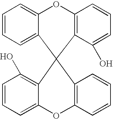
C1=CC=C2C(=C1)OC1=C(C(O)=CC=C1)C21C2=C(O)C=CC=C2OC2=C1C=CC=C2
